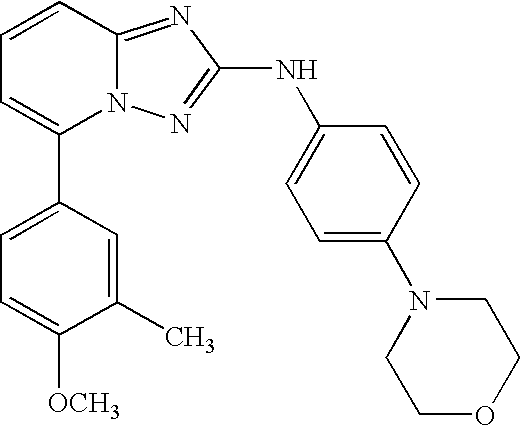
C1(C2=CC=CC3=NC(NC4=CC=C(N5CCOCC5)C=C4)=NN23)=CC=C([OCH3])C(C)=C1
